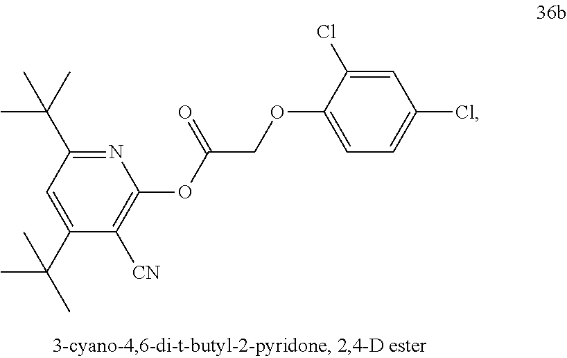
C1=C(Cl)C(OCC(OC2=C([CN])C(C(C)(C)C)=CC(C(C)(C)C)=N2)=O)=CC=C1Cl
